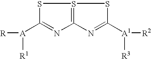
S1C([A]([R])[R1])=NC2=S1SC([A1]([R2])[R3])=N2
